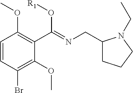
C1=CC(Br)=C(OC)C(C(=NCC2CCCN2CC)O[R1])=C1OC
